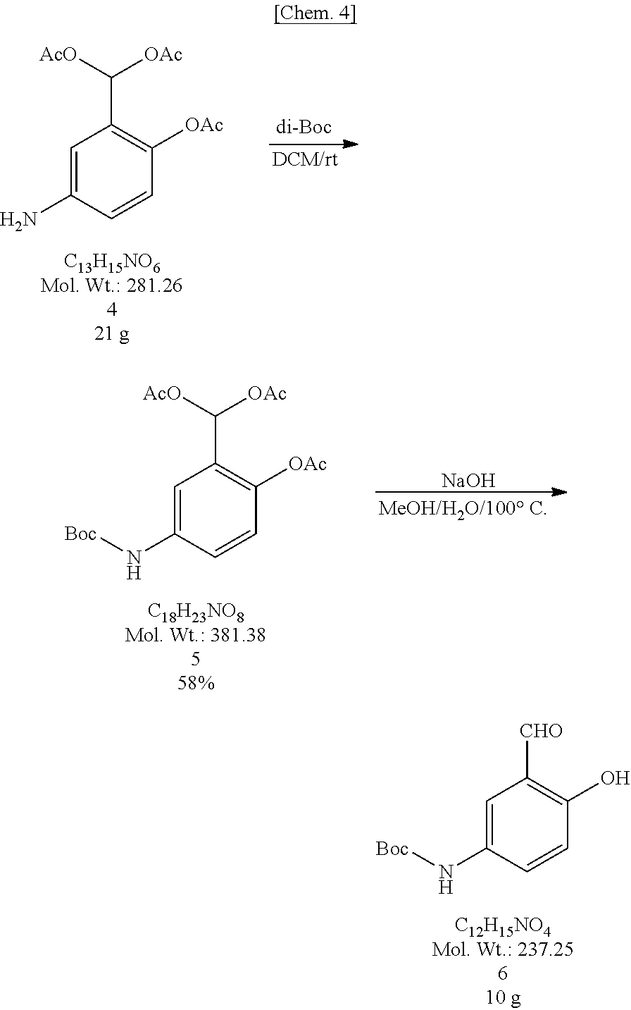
C1=C(N)C=CC([OAc])=C1C([AcO])[OAc].[NaOH].C1=C(N[Boc])C=CC([OAc])=C1C([AcO])[OAc].C1=C(N[Boc])C=CC(O)=C1[CHO]
